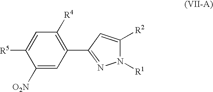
C1([O2N])=CC(C2=NN([R1])C([R2])=C2)=C([R4])C=C1[R5]
